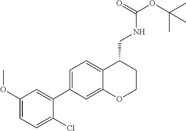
C1(C2=CC(OC)=CC=C2Cl)=CC=C2C(=C1)OCCC2CNC(OC(C)(C)C)=O
